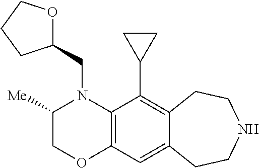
N1(CC2OCCC2)C([Me])COC2=C1C(C1CC1)=C1C(=C2)CCNCC1
